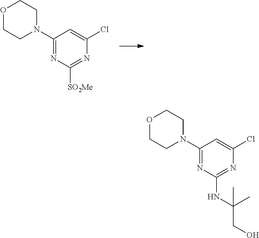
C1(N2CCOCC2)=NC([SO2Me])=NC(Cl)=C1.C1(N2CCOCC2)=NC(NC(CO)(C)C)=NC(Cl)=C1
